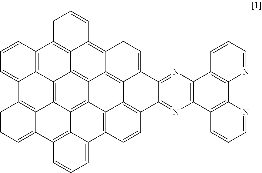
C1C2=C3C(=C4C5=C6C(=CC4)C4=NC7=C(N=C4C4=C6C6=C(C8=CC=CC9=C8C8=C6C5=C3C3=C8C5=C(C6=CC=CC2=C36)C=CC=C59)C=C4)C2=C(C3=C7C=CC=N3)N=CC=C2)C=C1
